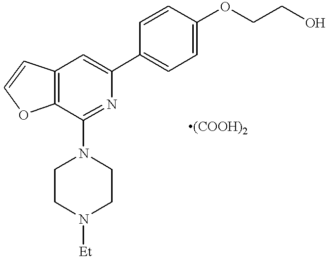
C12=C(C(N3CCN([Et])CC3)=NC(C3=CC=C(OCCO)C=C3)=C1)OC=C2
